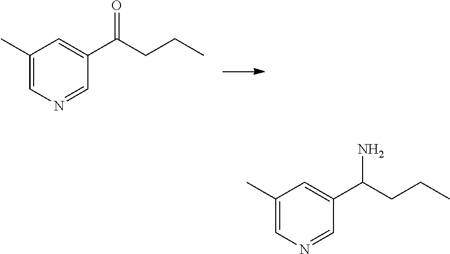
C1(C)=CN=CC(C(CCC)=O)=C1.C1(C)=CN=CC(C(CCC)N)=C1
